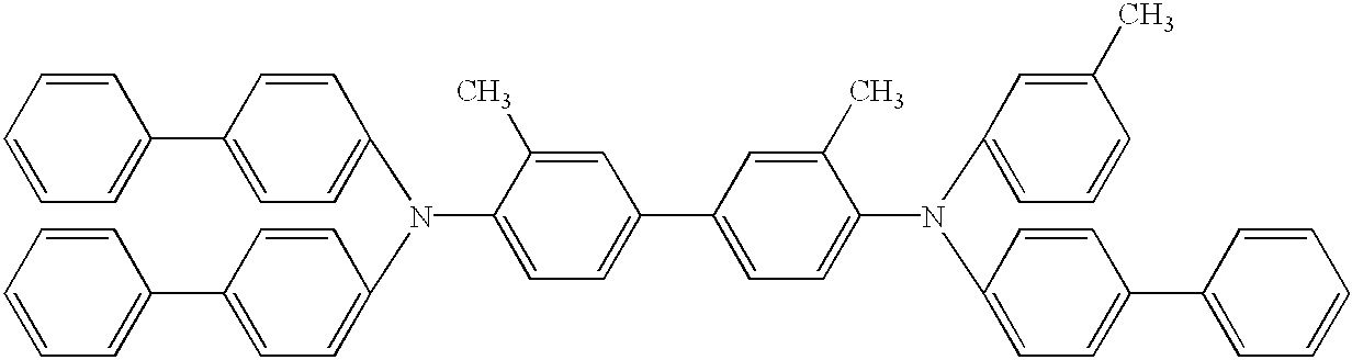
C1=C(C)C(N(C2=CC=C(C3=CC=CC=C3)C=C2)C2=CC=C(C3=CC=CC=C3)C=C2)=CC=C1C1=CC=C(N(C2=CC=CC(C)=C2)C2=CC=C(C3=CC=CC=C3)C=C2)C(C)=C1
